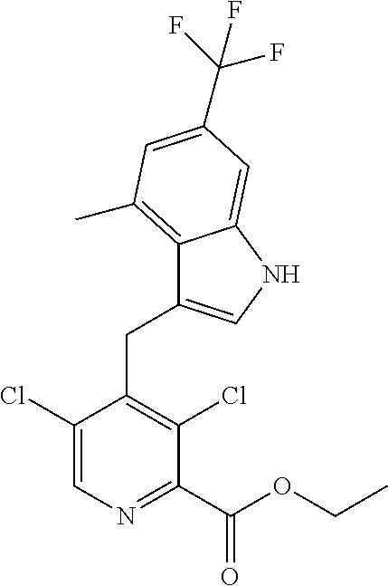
C1(Cl)=CN=C(C(OCC)=O)C(Cl)=C1CC1=CNC2=CC(C(F)(F)F)=CC(C)=C12
